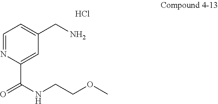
C1=NC(C(NCCOC)=O)=CC(CN)=C1.Cl
